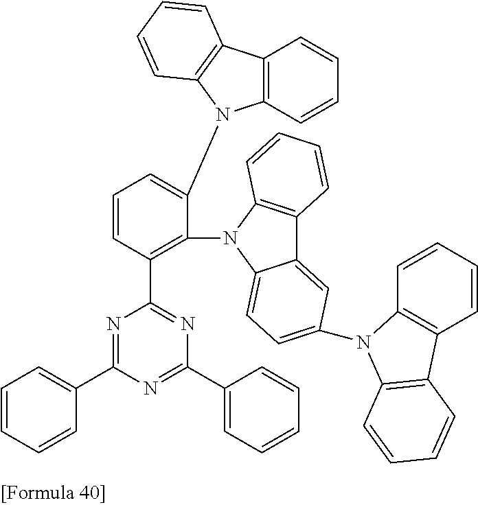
C1=C(N2C3=C(C=CC=C3)C3=C2C=CC=C3)C(N2C3=CC=C(N4C5=C(C=CC=C5)C5=C4C=CC=C5)C=C3C3=C2C=CC=C3)=C(C2=NC(C3=CC=CC=C3)=NC(C3=CC=CC=C3)=N2)C=C1
